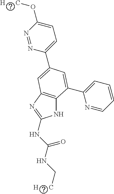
N1C2=C(N=C1NC(NC[H      C])=O)C=C(C1=CC=C(O[H      C])N=N1)C=C2C1=CC=CC=N1
